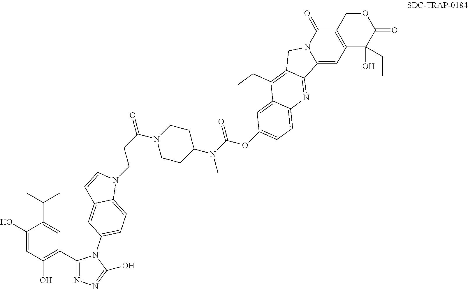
C1(O)=CC(O)=C(C2=NN=C(O)N2C2=CC=C3C(=C2)C=CN3CCC(=O)N2CCC(N(C)C(=O)OC3=CC=C4C(=C3)C(CC)=C3CN5C(=O)C6=C(C(O)(CC)C(=O)OC6)C=C5C3=N4)CC2)C=C1C(C)C
